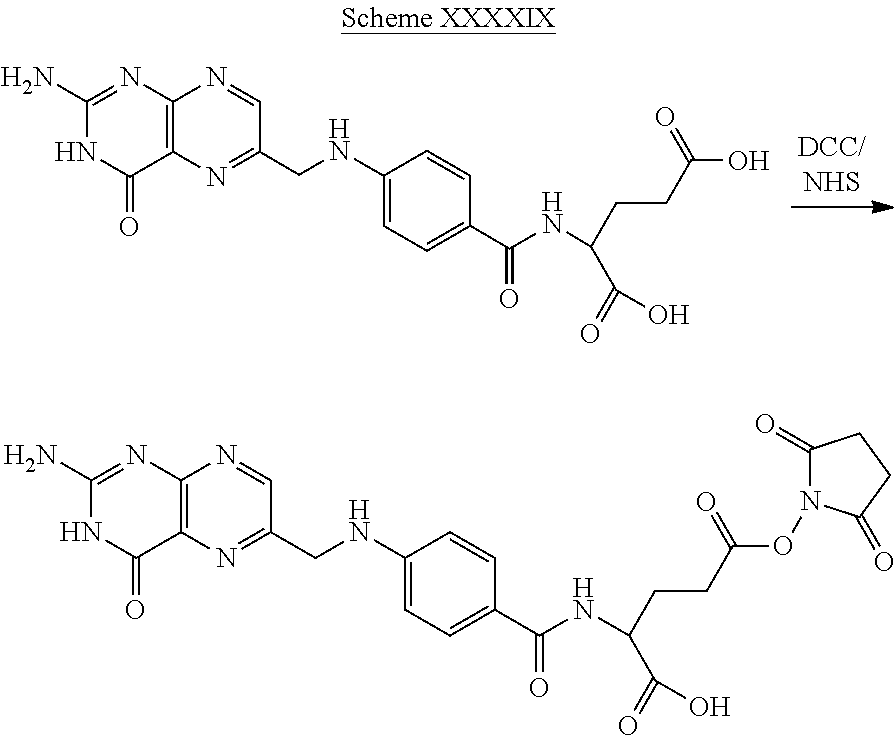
C1(N)=NC2=C(C(=O)N1)N=C(CNC1=CC=C(C(=O)NC(C(=O)O)CCC(=O)O)C=C1)C=N2.C1(N)=NC2=C(C(=O)N1)N=C(CNC1=CC=C(C(=O)NC(C(=O)O)CCC(=O)ON3C(=O)CCC3=O)C=C1)C=N2
